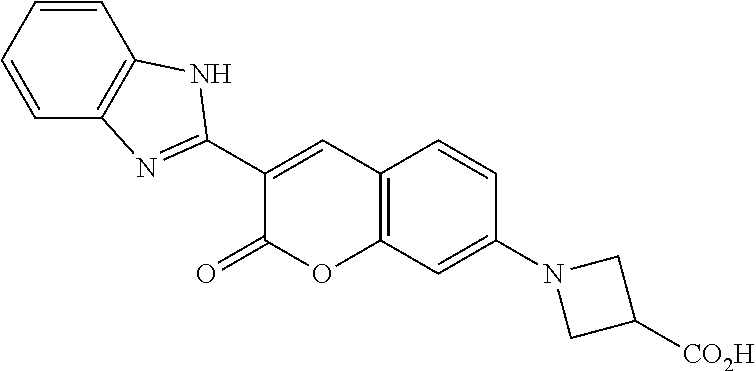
C12=C(C=C(N3CC([CO2H])C3)C=C1)OC(=O)C(C1=NC3=C(N1)C=CC=C3)=C2
